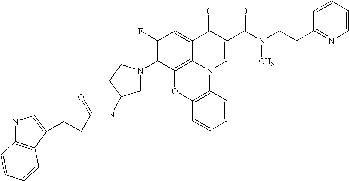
C1(F)=C(N2CC(NC(CCC3=CNC4=C3C=CC=C4)=O)CC2)C2=C3C(=C1)C(=O)C(C(N(CCC1=NC=CC=C1)C)=O)=CN3C1=C(O2)C=CC=C1
